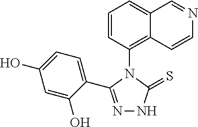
N1=C(C2=CC=C(O)C=C2O)N(C2=C3C(=CC=C2)C=NC=C3)C(=S)N1
